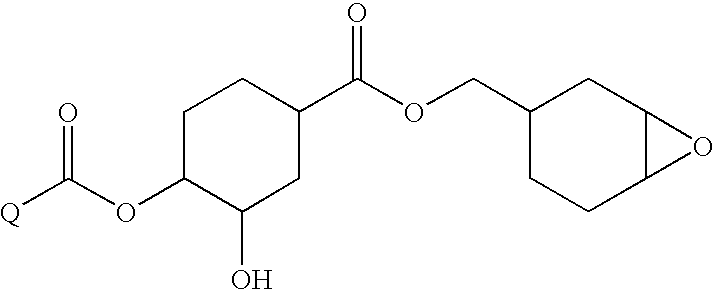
[Q]C(OC1C(O)CC(C(OCC2CCC3C(C2)O3)=O)CC1)=O
